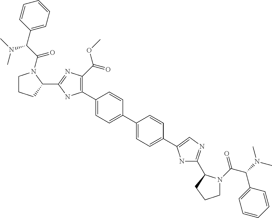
C1CCC(C2=NC(C(OC)=O)=C(C3=CC=C(C4=CC=C(C5=CN=C(C6N(C(C(N(C)C)C7=CC=CC=C7)=O)CCC6)N5)C=C4)C=C3)N2)N1C(C(N(C)C)C1=CC=CC=C1)=O
